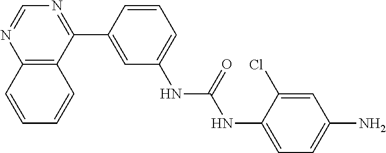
C12=C(C(C3=CC(NC(=O)NC4=CC=C(N)C=C4Cl)=CC=C3)=NC=N1)C=CC=C2
